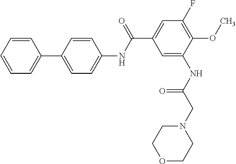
C1=CC=CC=C1C1=CC=C(NC(C2=CC(F)=C(OC)C(NC(CN3CCOCC3)=O)=C2)=O)C=C1
